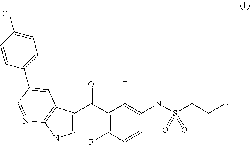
C1=C(C(C2=C(F)C=CC(NS(CCC)(=O)=O)=C2F)=O)C2=C(N1)N=CC(C1=CC=C(Cl)C=C1)=C2
